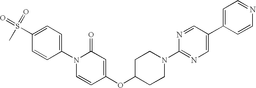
C1=C(S(C)(=O)=O)C=CC(N2C=CC(OC3CCN(C4=NC=C(C5=CC=NC=C5)C=N4)CC3)=CC2=O)=C1
